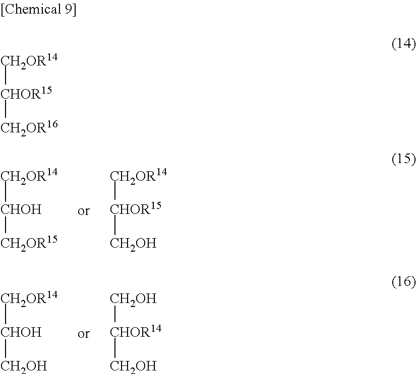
[CH2OR14][CHOR15][CH2OH].[CH2OR14][CHOH][CH2OR15].[CH2OH][CHOR14][CH2OH].[CH2OR14][CHOH][CH2OH].[CH2OR14][CHOR15][CH2OR16]
